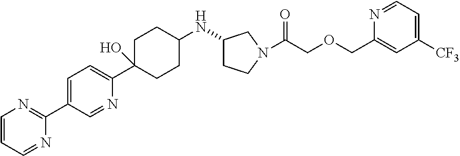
C1=CC=NC(C2=CC=C(C3(O)CCC(NC4CCN(C(COCC5=CC([CF3])=CC=N5)=O)C4)CC3)N=C2)=N1
